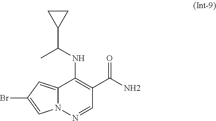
N12C(=CC(Br)=C1)C(NC(C1CC1)C)=C(C(N)=O)C=N2
